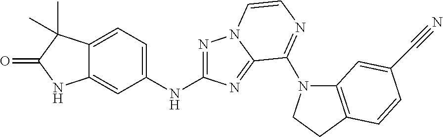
C12=CC(NC3=NN4C(=N3)C(N3C5=C(CC3)C=CC(C#N)=C5)=NC=C4)=CC=C1C(C)(C)C(=O)N2
